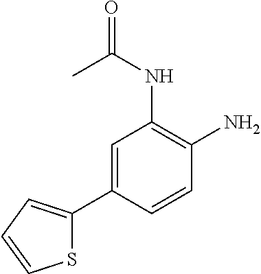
C1(C2=CC(NC(C)=O)=C(N)C=C2)=CC=CS1
